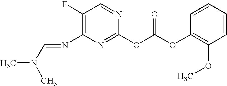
C1(F)=C(N=CN(C)C)N=C(OC(OC2=C(OC)C=CC=C2)=O)N=C1
